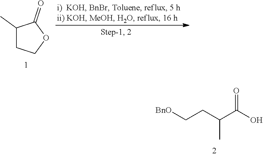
C1(C)CCOC1=O.[BnO]CCC(C(O)=O)C
